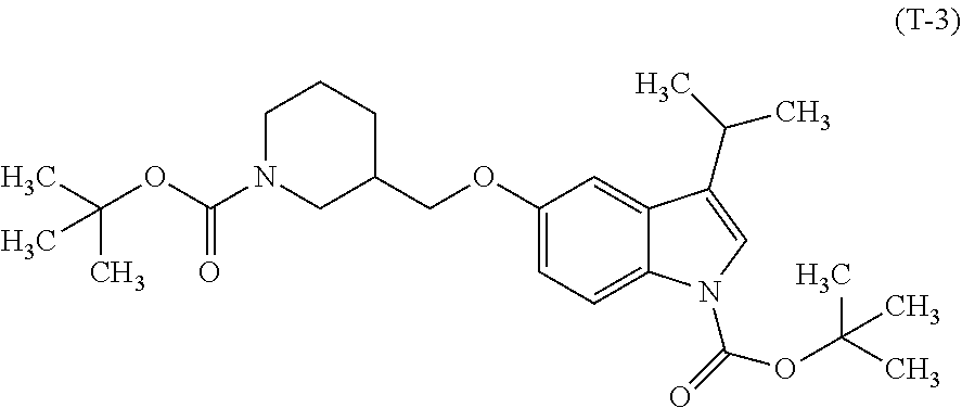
C(OC1=CC=C2C(=C1)C(C(C)C)=CN2C(=O)OC(C)(C)C)C1CCCN(C(OC(C)(C)C)=O)C1
